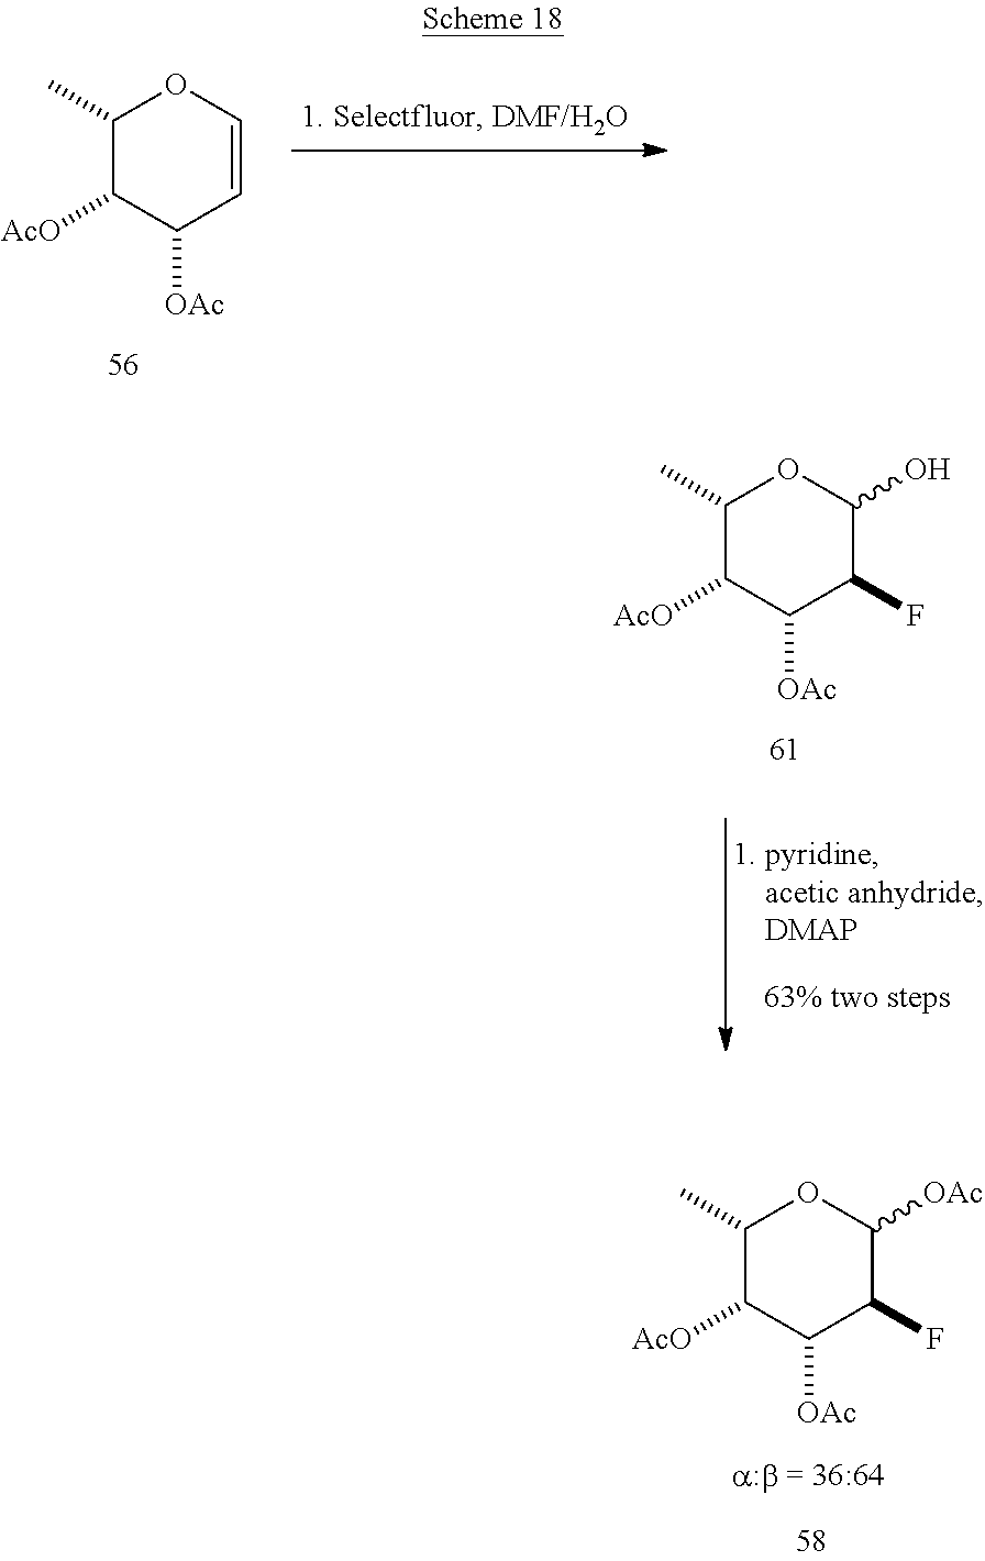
C1(C)C([AcO])C([OAc])C=CO1.C1([AcO])C([OAc])C(F)C(O)OC1C.C1([AcO])C([OAc])C(F)C([OAc])OC1C
